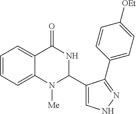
C1=CC=C2C(=C1)C(=O)NC(C1=CNN=C1C1=CC=C([OEt])C=C1)N2[Me]
